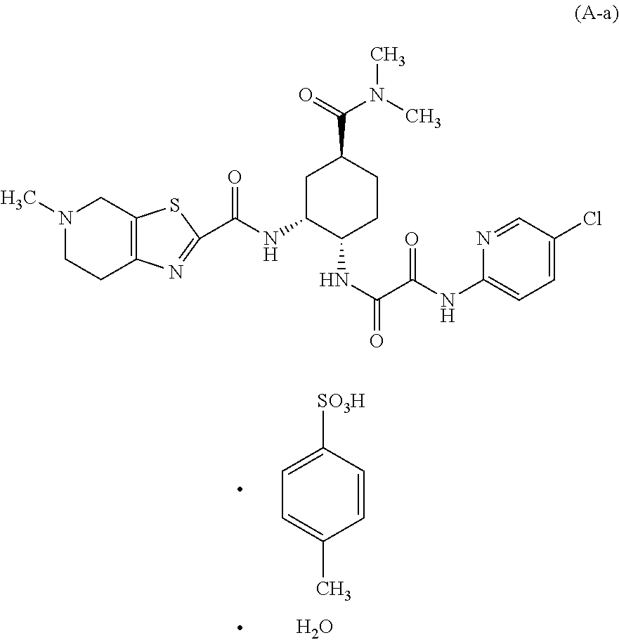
C1=CC([SO3H])=CC=C1C.O.C1C(NC(=O)C2=NC3=C(CN(C)CC3)S2)C(NC(=O)C(NC2=CC=C(Cl)C=N2)=O)CCC1C(=O)N(C)C
